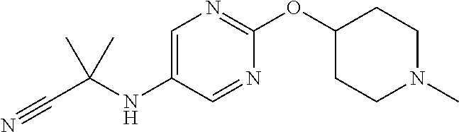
C1=C(NC(C#N)(C)C)C=NC(OC2CCN(C)CC2)=N1
